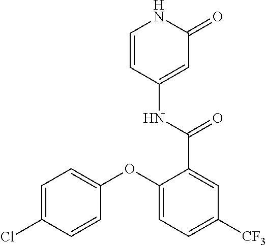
C1=CC(NC(C2=CC([CF3])=CC=C2OC2=CC=C(Cl)C=C2)=O)=CC(=O)N1
